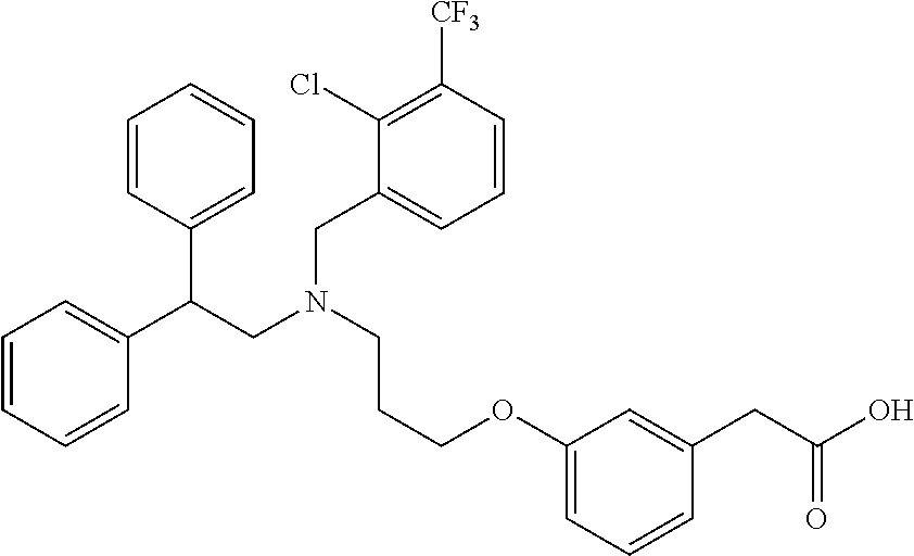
C1=CC=CC(C(CN(CCCOC2=CC=CC(CC(O)=O)=C2)CC2=CC=CC([CF3])=C2Cl)C2=CC=CC=C2)=C1
